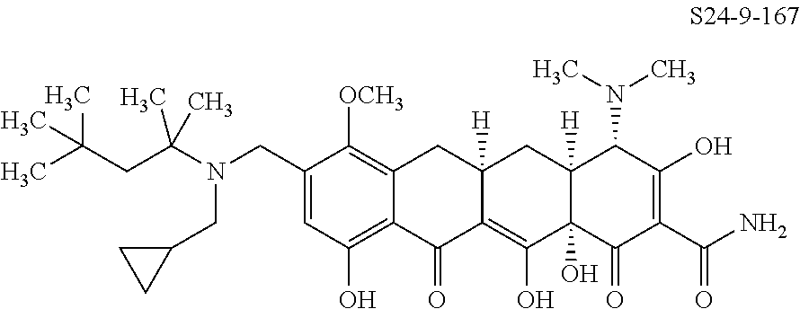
C1(CN(C(CC(C)(C)C)(C)C)CC2CC2)=CC(O)=C2C(=C1[OCH3])CC1([H])C(=C(O)C3(O)C([H])(C1)C(N(C)C)C(O)=C(C(N)=O)C3=O)C2=O
